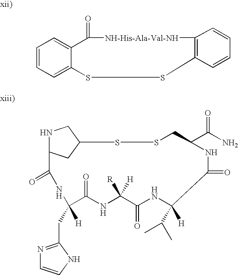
N1=C(CC2([H])C(=O)NC([R])([H])C(=O)NC([H])(C(C)C)C(=O)NC(C(N)=O)CSSC3CC(NC3)C(=O)N2)NC=C1.C1=CC=C2C(=C1)C(=O)[NH-His-Ala-Val-NH]C1=C(C=CC=C1)SS2
